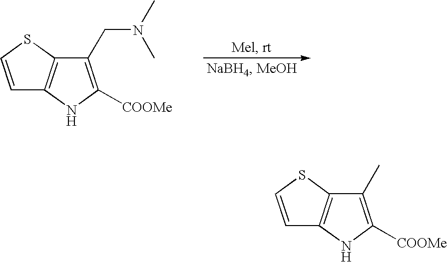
C1=CSC2=C1NC([COOMe])=C2CN(C)C.C1=CSC2=C1NC([COOMe])=C2C
